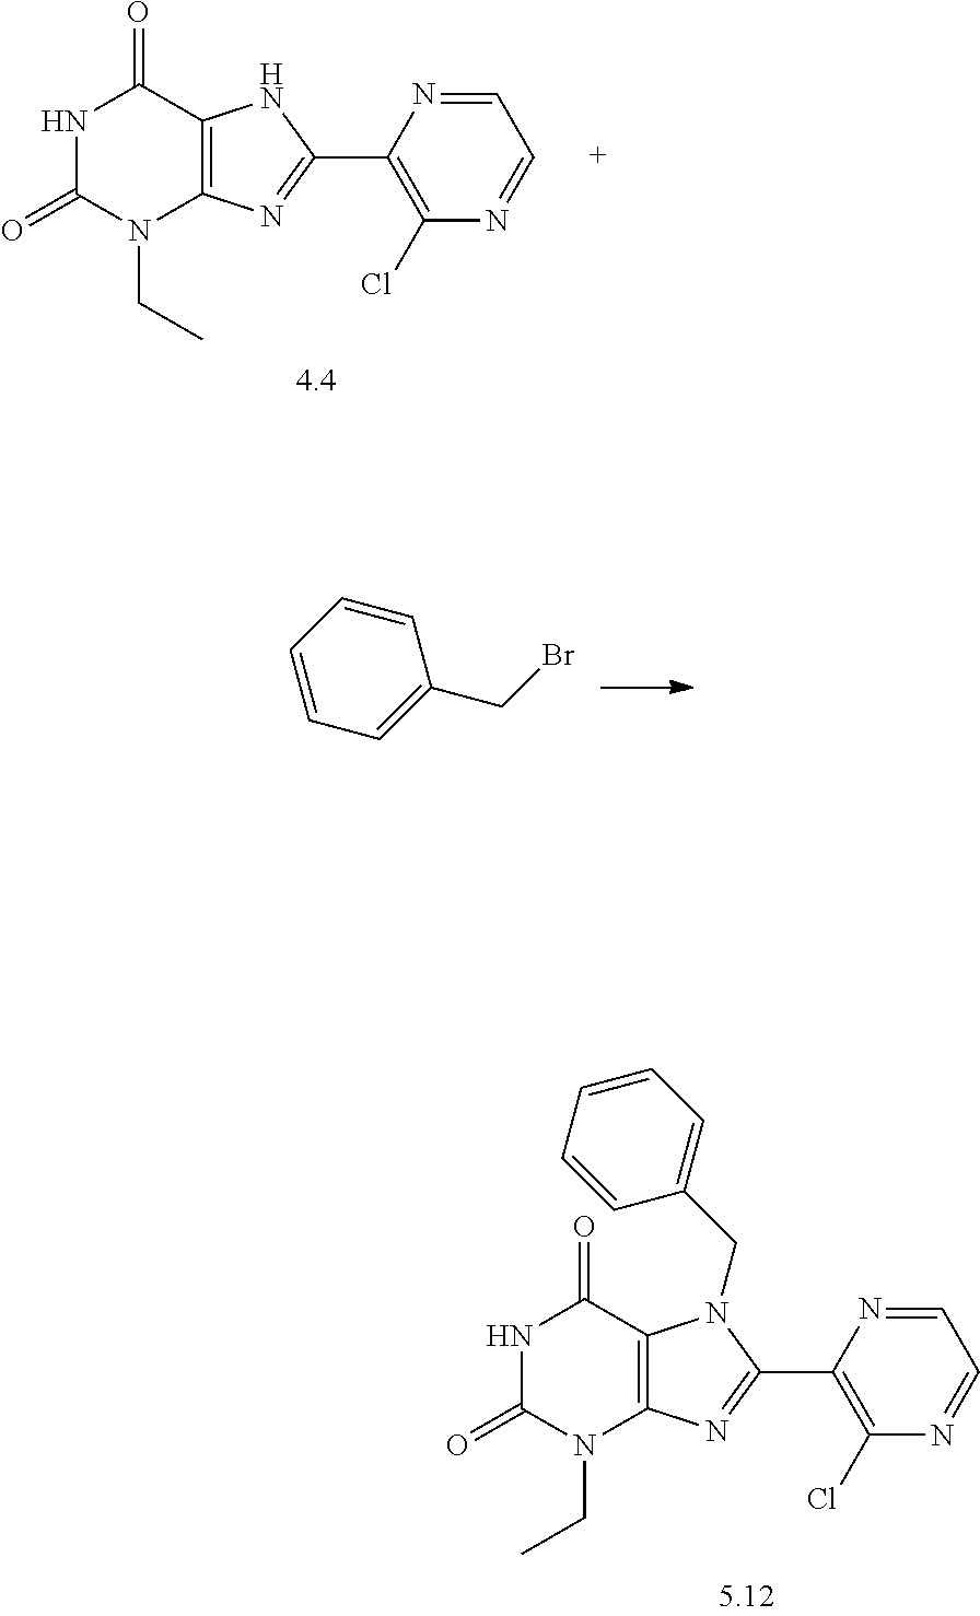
N1C(=O)N(CC)C2=C(C1=O)N(CC1=CC=CC=C1)C(C1=C(Cl)N=CC=N1)=N2.N1C(=O)N(CC)C2=C(C1=O)NC(C1=C(Cl)N=CC=N1)=N2.C1=CC=CC=C1CBr
